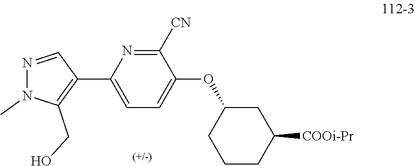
[COOi-Pr]C1CC(OC2=CC=C(C3=C(CO)N(C)N=C3)N=C2[CN])CCC1
